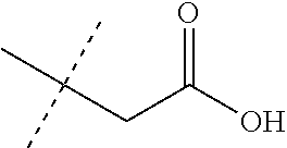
O=C(O)CC(C)(C)C
